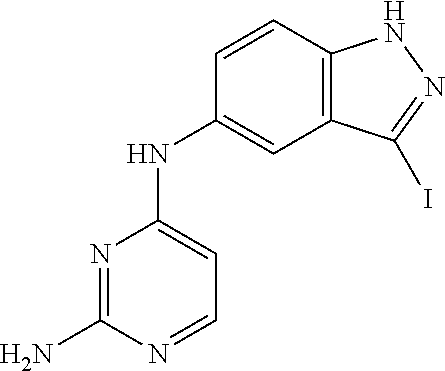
N(C1=CC=NC(N)=N1)C1=CC2=C(C=C1)NN=C2I
